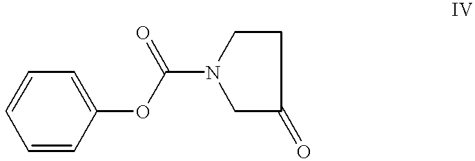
C1=CC=C(OC(=O)N2CC(=O)CC2)C=C1
